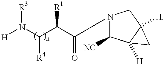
[H]N(C(C(C(N1C([NC])C2([H])C([H])(C1)C2)=O)[R1])[R4])[R3]
